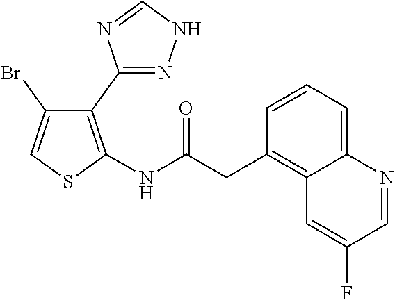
C1(C2=NNC=N2)=C(NC(CC2=C3C(=CC=C2)N=CC(F)=C3)=O)SC=C1Br
